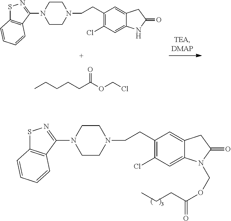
S1C2=C(C(N3CCN(CCC4=C(Cl)C=C5C(=C4)CC(=O)N5COC(CCC)=O)CC3)=N1)C=CC=C2.S1C2=C(C(N3CCN(CCC4=C(Cl)C=C5C(=C4)CC(=O)N5)CC3)=N1)C=CC=C2.CCCCCC(OCCl)=O
